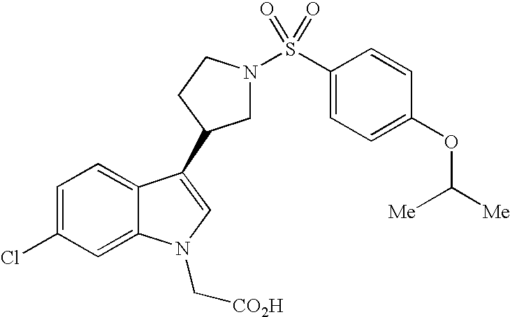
C1(Cl)=CC=C2C(=C1)N(C[CO2H])C=C2C1CN(S(C2=CC=C(OC([Me])[Me])C=C2)(=O)=O)CC1
